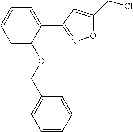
O1C(CCl)=CC(C2=CC=CC=C2OCC2=CC=CC=C2)=N1
